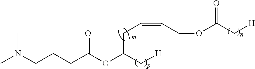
CN(CCCC(OC(C[H])CC=CCOC(=O)C[H])=O)C
